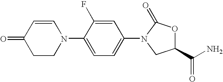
C1(=O)CCN(C2=CC=C(N3C(=O)OC(C(N)=O)C3)C=C2F)C=C1
